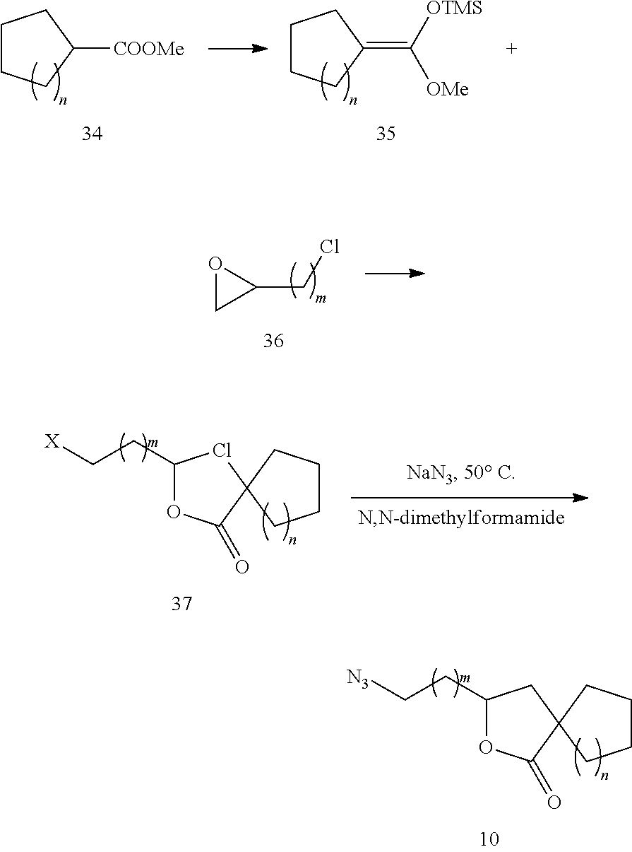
C1CCC([COOMe])C1.C1CCC(=C([OTMS])[OMe])C1.C1CCC2(C1)ClC(CC[X])OC2=O.C1CCC2(C1)CC(CC[N3])OC2=O.C1(CCl)OC1
